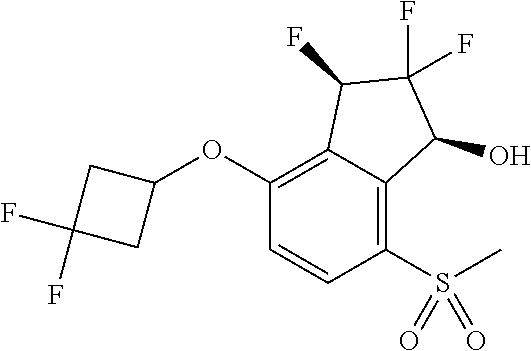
O(C1=C2C(=C(S(=O)(=O)C)C=C1)C(O)C(F)(F)C2F)C1CC(F)(F)C1
